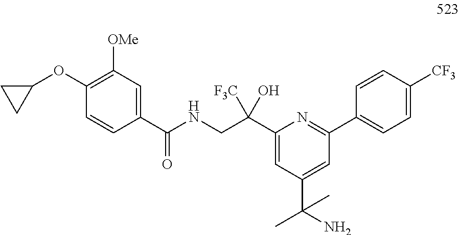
C1(C(NCC(C2=CC(C(N)(C)C)=CC(C3=CC=C([CF3])C=C3)=N2)([F3C])O)=O)=CC([OMe])=C(OC2CC2)C=C1
